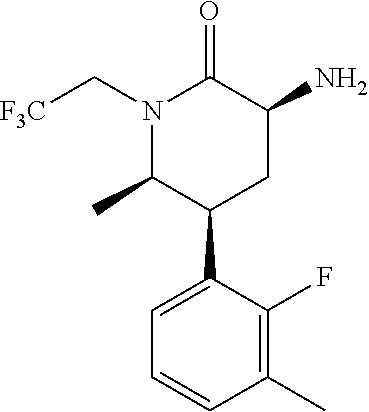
N1(C[F3C])C(C)C(C2=CC=CC(C)=C2F)CC(N)C1=O
